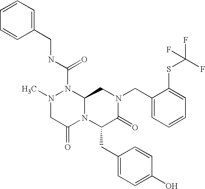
N1(C(NCC2=CC=CC=C2)=O)N(C)CC(=O)N2C1CN(CC1=CC=CC=C1SC(F)(F)F)C(=O)C2CC1=CC=C(O)C=C1
